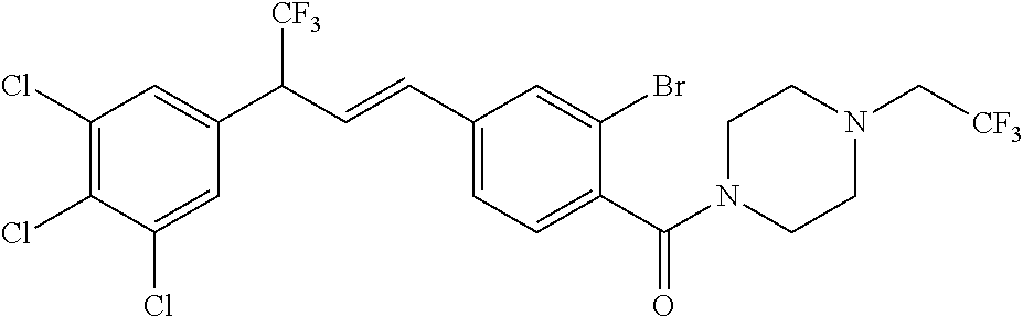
C1(Cl)=C(Cl)C(Cl)=CC(C(C=CC2=CC=C(C(N3CCN(C[CF3])CC3)=O)C(Br)=C2)[CF3])=C1
